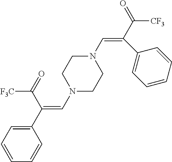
N1(C=C(C2=CC=CC=C2)C(=O)[F3C])CCN(C=C(C(=O)[CF3])C2=CC=CC=C2)CC1
